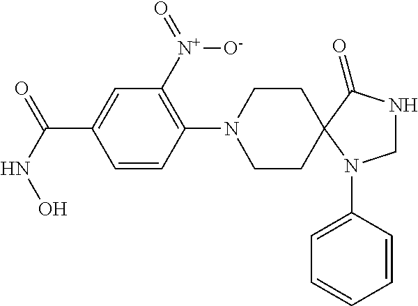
C1(C(NO)=O)=CC([N+]([O-])=O)=C(N2CCC3(CC2)N(C2=CC=CC=C2)CNC3=O)C=C1
